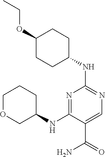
C1(OCC)CCC(NC2=NC=C(C(=O)N)C(NC3CCCOC3)=N2)CC1
